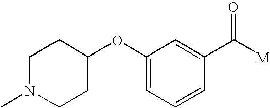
C1(OC2CCN(C)CC2)=CC=CC(C([M])=O)=C1
